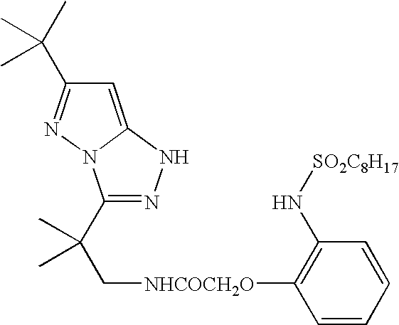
C1=C2N(N=C1C(C)(C)C)C(C(C[NHCOCH2O]C1=C(N[SO2C8H17])C=CC=C1)(C)C)=NN2
